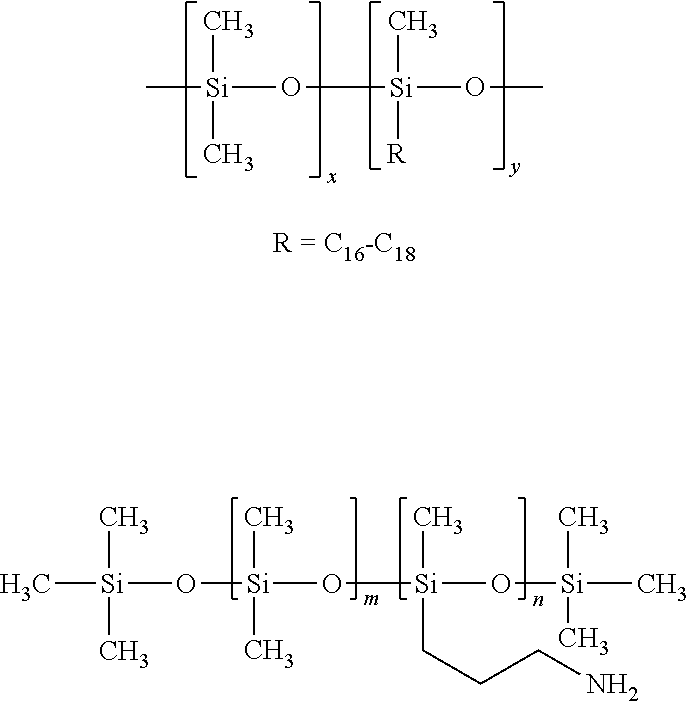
C[Si](O[Si](OC)(C)[R])(C)C.C[Si](O[Si](C)(C)O[Si](O[Si](C)(C)C)(C)CCCN)(C)C
